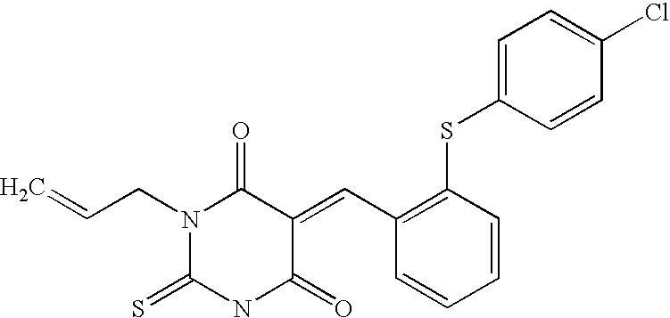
C=CCN1C(=S)NC(=O)C(=CC2=C(SC3=CC=C(Cl)C=C3)C=CC=C2)C1=O
